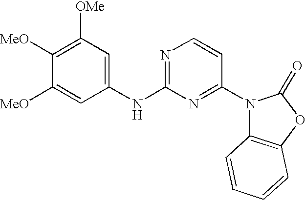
C1([MeO])=C([OMe])C=C(NC2=NC=CC(N3C4=C(OC3=O)C=CC=C4)=N2)C=C1[MeO]
